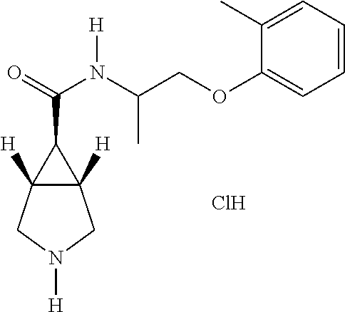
C12([H])C([H])(CN([H])C1)C2C(N([H])C(C)COC1=CC=CC=C1C)=O.Cl
